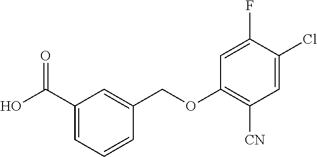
C1(C(O)=O)=CC=CC(COC2=C([CN])C=C(Cl)C(F)=C2)=C1
